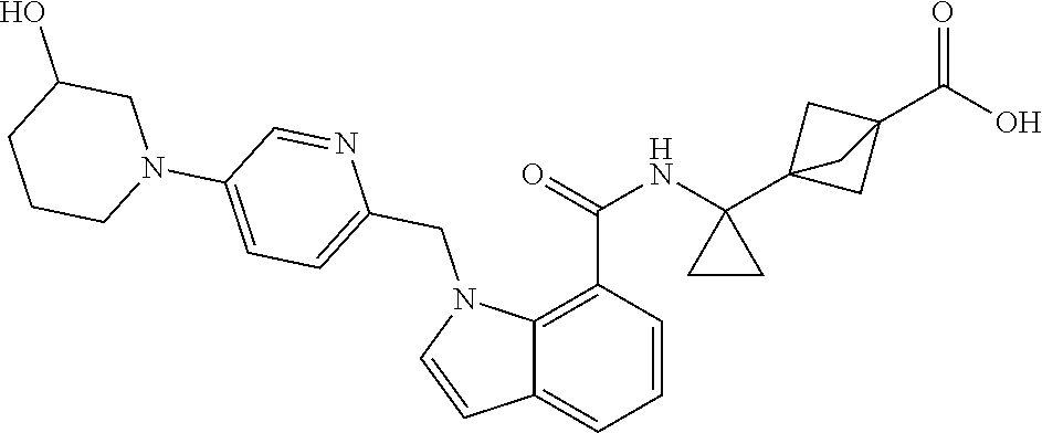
C1=CC(C(=O)NC2(C34CC(C(O)=O)(C3)C4)CC2)=C2C(=C1)C=CN2CC1=CC=C(N2CC(O)CCC2)C=N1
